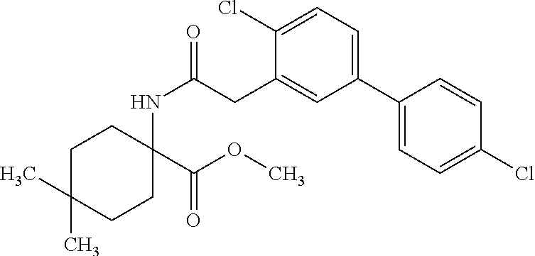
C1CC(C(=O)OC)(NC(CC2=CC(C3=CC=C(Cl)C=C3)=CC=C2Cl)=O)CCC1(C)C
